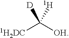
[1H2DC]C([OH])([H])[D]
